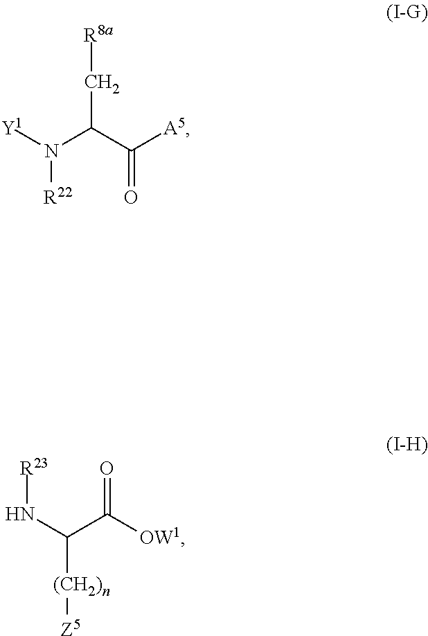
N([R23])C(C([OW1])=O)[(CH2)n][Z5].[Y1]N([R22])C(C(=O)[A5])C[R8a]
